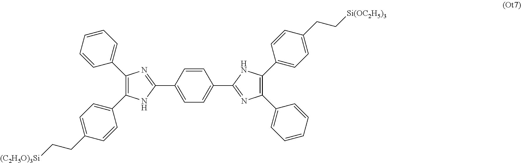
C1=CC(C2=NC(C3=CC=CC=C3)=C(C3=CC=C(CC[(C2H5O)3Si])C=C3)N2)=CC=C1C1=NC(C2=CC=CC=C2)=C(C2=CC=C(CC[Si(OC2H5)3])C=C2)N1
